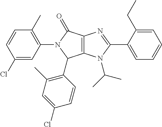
C12=C(N(C(C)C)C(C3=CC=CC=C3CC)=N1)C(C1=C(C)C=C(Cl)C=C1)N(C1=C(C)C=CC(Cl)=C1)C2=O
